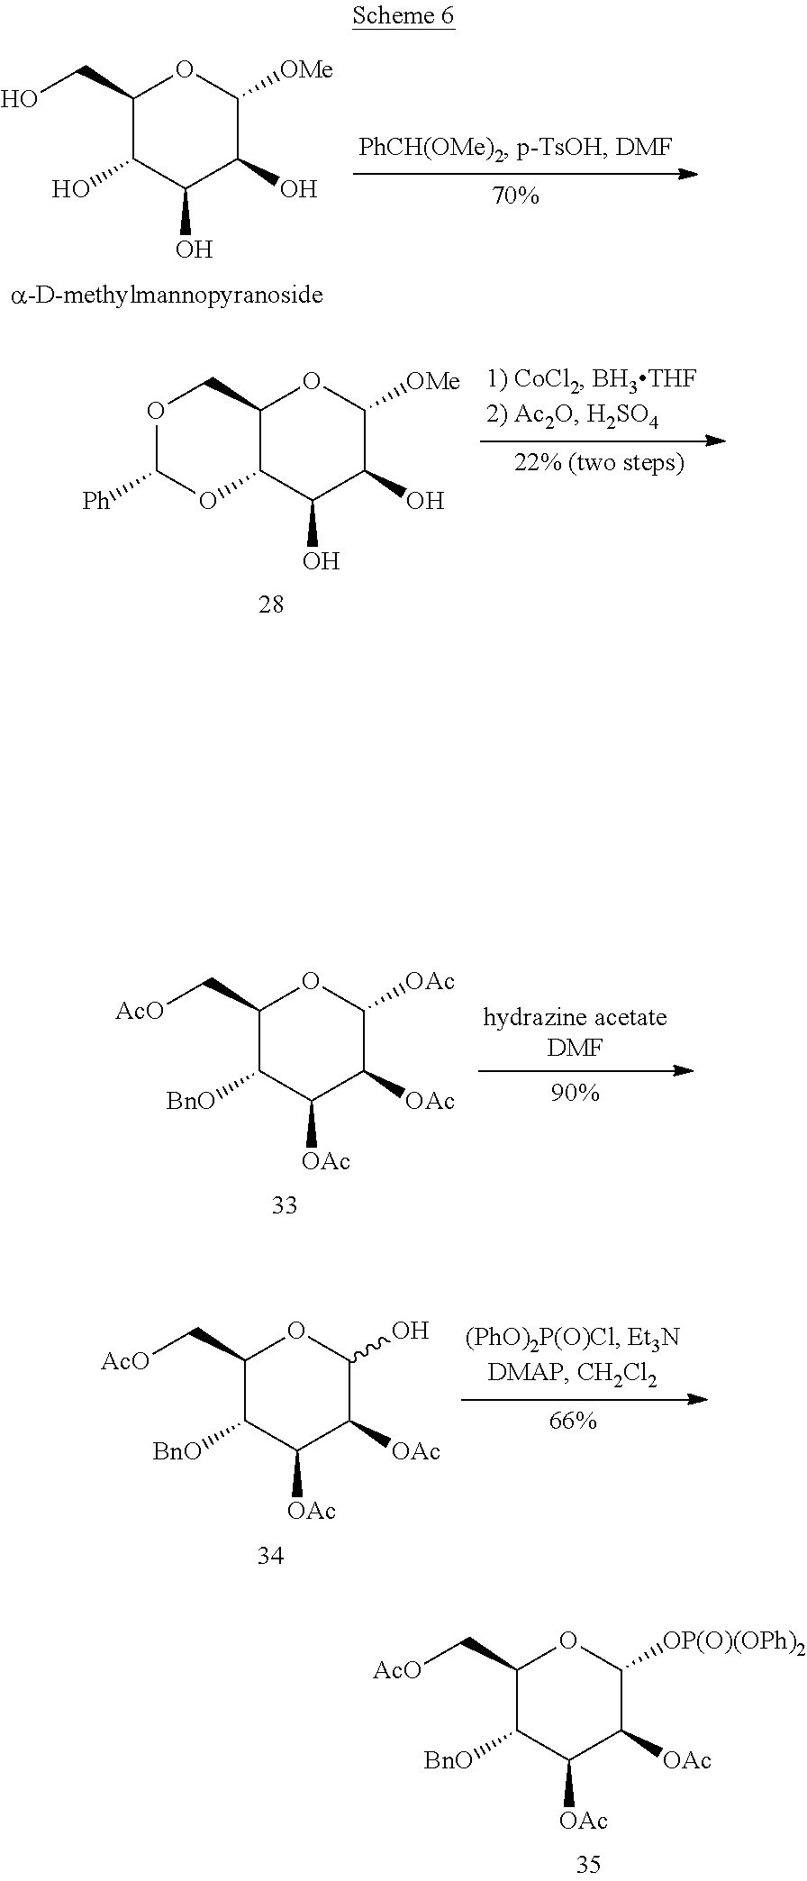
C12C(C(O)C(O)C([OMe])O1)OC([Ph])OC2.C1(CO)C(O)C(O)C(O)C([OMe])O1.C1(C[AcO])C([BnO])C([OAc])C([OAc])C(O)O1.C1(C[AcO])C([BnO])C([OAc])C([OAc])C([OP(O)(OPh)2])O1.C1(C[AcO])C([BnO])C([OAc])C([OAc])C([OAc])O1
